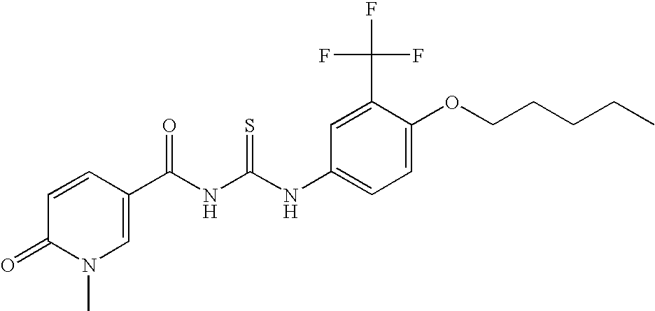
C1(C(NC(NC2=CC=C(OCCCCC)C(C(F)(F)F)=C2)=S)=O)=CN(C)C(=O)C=C1
